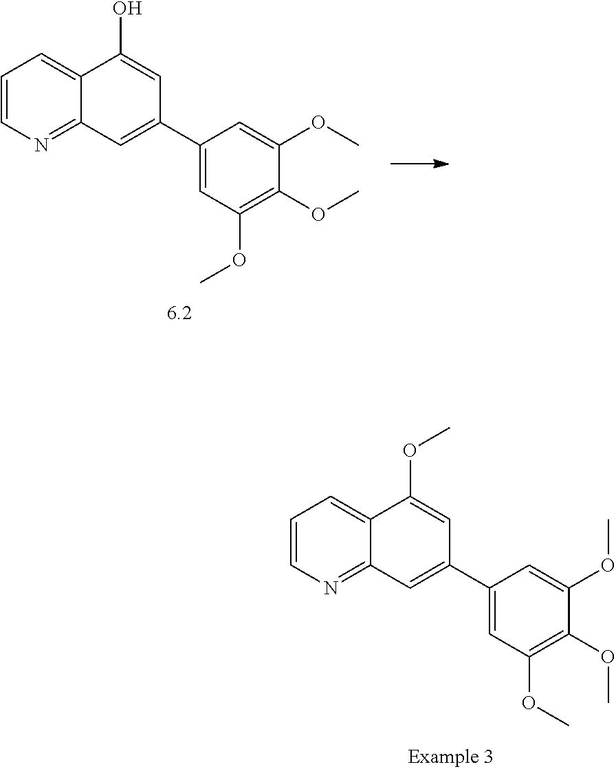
C1=CN=C2C(=C1)C(OC)=CC(C1=CC(OC)=C(OC)C(OC)=C1)=C2.C1=CN=C2C(=C1)C(O)=CC(C1=CC(OC)=C(OC)C(OC)=C1)=C2
